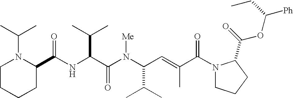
N(C(C(N(C(C(C)C)C=C(C)C(N1CCCC1C(=O)OC(CC)[Ph])=O)[Me])=O)C(C)C)C(=O)C1N(C(C)C)CCCC1
